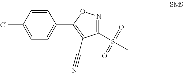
C1=CC(Cl)=CC=C1C1=C(C#N)C(S(C)(=O)=O)=NO1
